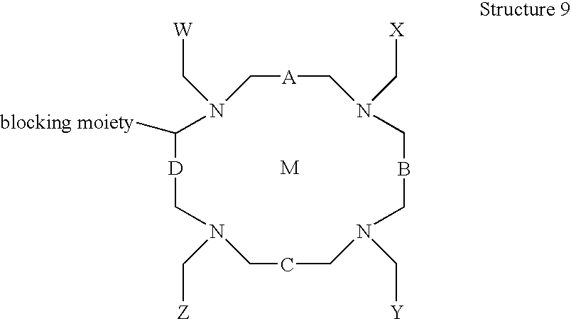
C1([blocking moiety])N(C[W])C[A]CN(C[X])CBCN(C[Y])CCCN(C[Z])C[D]1.[M]
